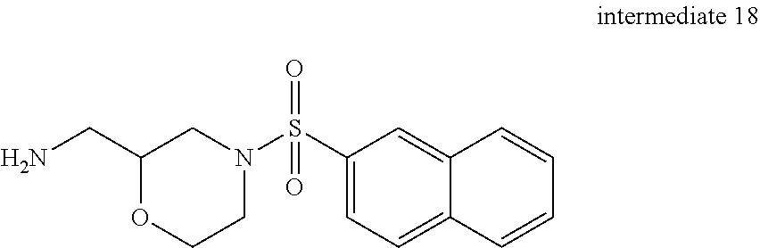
C1(CN)OCCN(S(C2=CC=C3C(=C2)C=CC=C3)(=O)=O)C1
